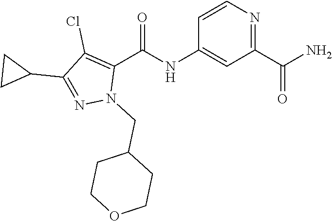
C1=CN=C(C(N)=O)C=C1NC(C1=C(Cl)C(C2CC2)=NN1CC1CCOCC1)=O
